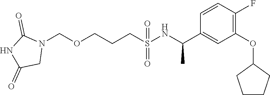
C1=CC(F)=C(OC2CCCC2)C=C1C(NS(CCCOCN1C(=O)NC(=O)C1)(=O)=O)C
